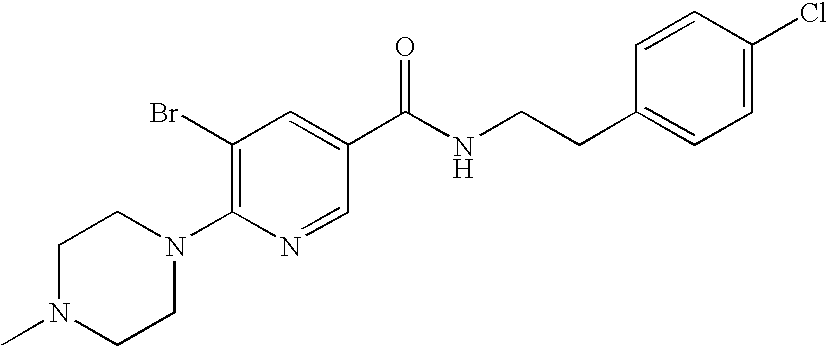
C1(Br)=C(N2CCN(C)CC2)N=CC(C(NCCC2=CC=C(Cl)C=C2)=O)=C1
